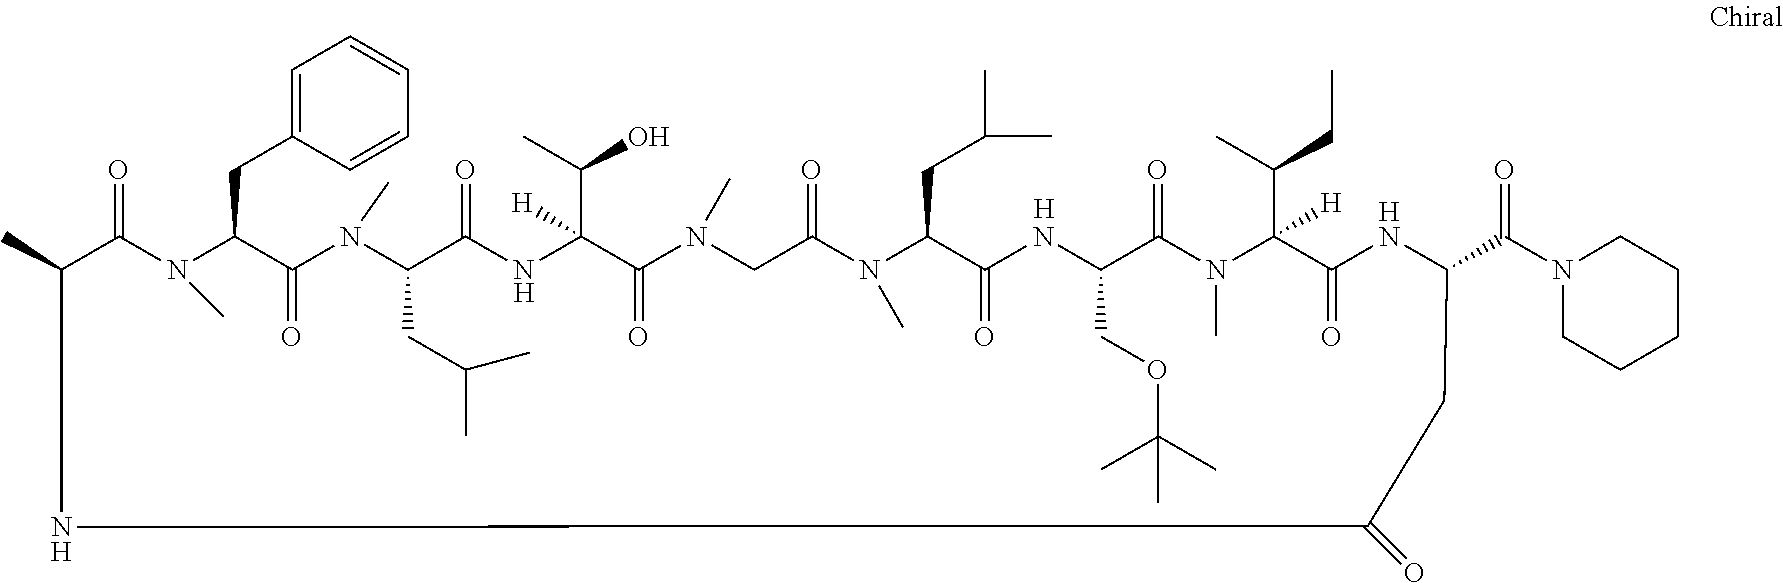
CC1C(=O)N(C)C(CC2=CC=CC=C2)C(=O)N(C)C(CC(C)C)C(=O)NC(C(C)O)([H])C(=O)N(C)CC(=O)N(C)C(CC(C)C)C(=O)NC(COC(C)(C)C)C(=O)N(C)C(C(CC)C)([H])C(=O)NC(C(N2CCCCC2)=O)CC(=O)N1.[H].[H].[H].[H]
